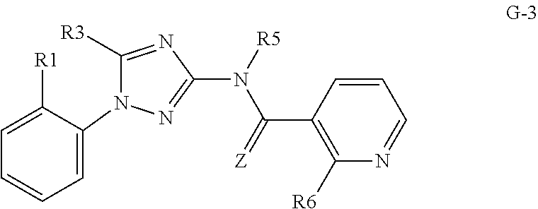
C1([R3])=NC(N([R5])C(C2=C([R6])N=CC=C2)=[Z])=NN1C1=CC=CC=C1[R1]
